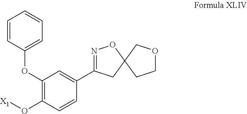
C1(OC2=CC=CC=C2)=C(O[X1])C=CC(C2=NOC3(C2)CCOC3)=C1
